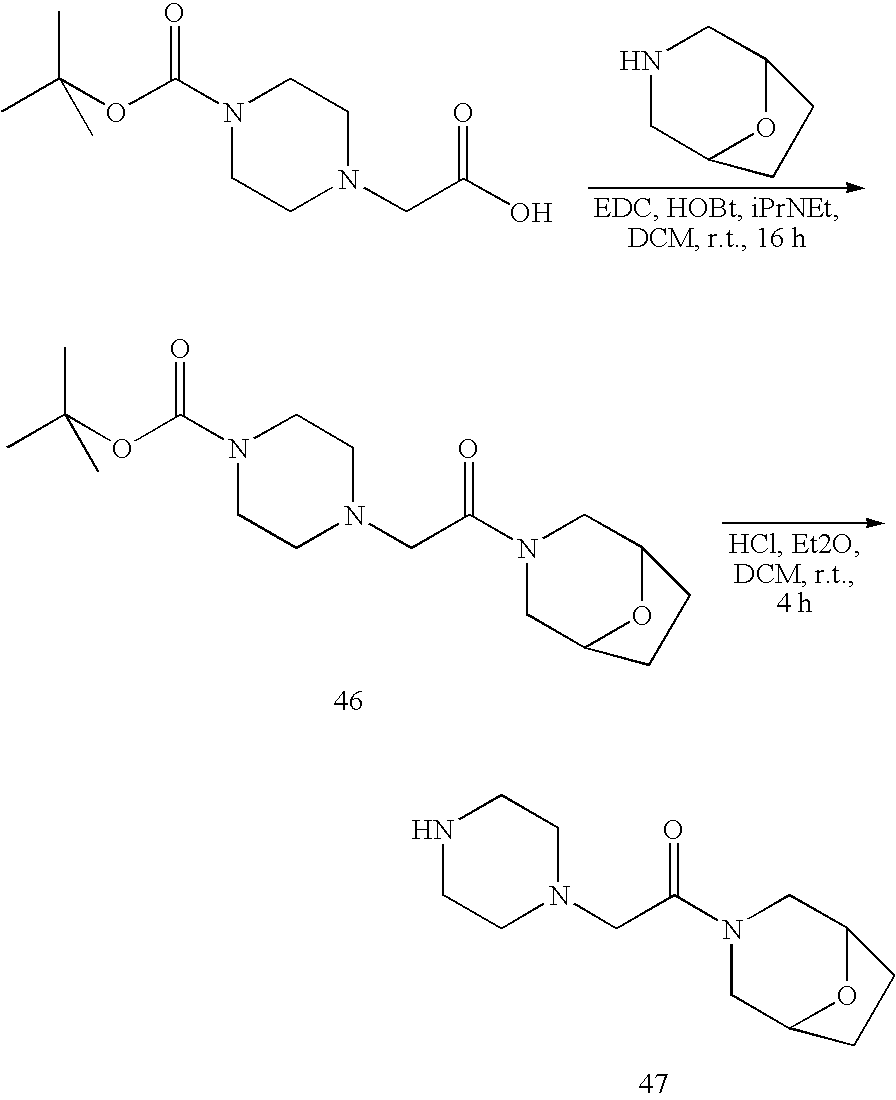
N1CCN(CC(=O)N2CC3OC(C2)CC3)CC1.N1CC2OC(C1)CC2.CC(OC(N1CCN(CC(O)=O)CC1)=O)(C)C.CC(OC(N1CCN(CC(=O)N2CC3OC(C2)CC3)CC1)=O)(C)C
